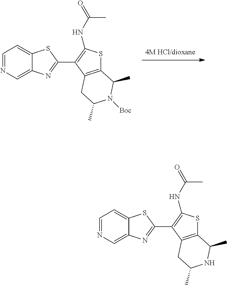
C1=NC=C2C(=C1)SC(C1=C(NC(=O)C)SC3=C1CC(C)N([Boc])C3C)=N2.C1=NC=C2C(=C1)SC(C1=C(NC(=O)C)SC3=C1CC(C)NC3C)=N2
